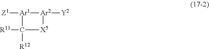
[Z1][Ar1]1[Ar2]([Y2])[X5]C1([R11])[R12]
